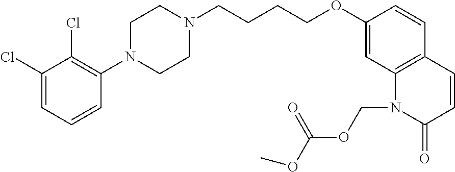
C1(Cl)=CC=CC(N2CCN(CCCCOC3=CC4=C(C=C3)C=CC(=O)N4COC(OC)=O)CC2)=C1Cl
